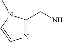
N1=C(CN)N(C)C=C1
